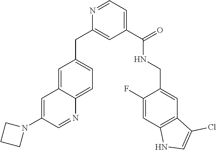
N1=CC=C(C(=O)NCC2=CC3=C(C=C2F)NC=C3Cl)C=C1CC1=CC=C2C(=C1)C=C(N1CCC1)C=N2
